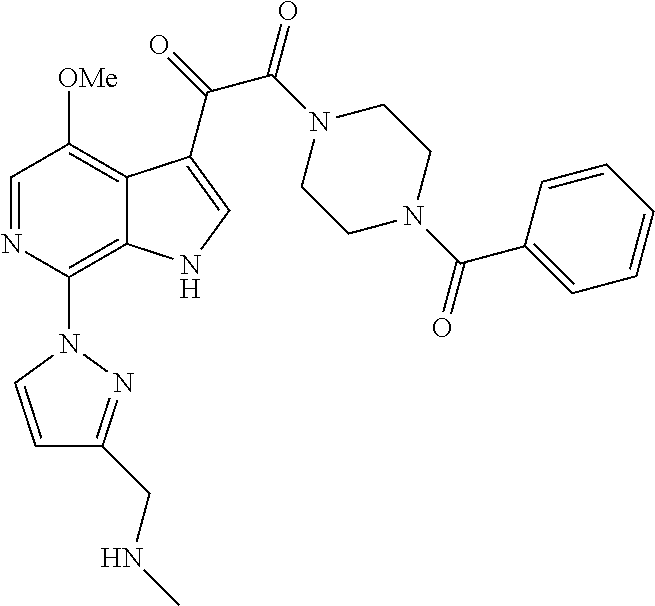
C1=NC(N2C=CC(CNC)=N2)=C2C(=C1[OMe])C(C(=O)C(N1CCN(C(C3=CC=CC=C3)=O)CC1)=O)=CN2
